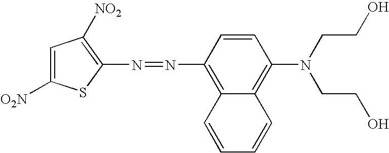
C1(N=NC2=C3C(=C(N(CCO)CCO)C=C2)C=CC=C3)=C([NO2])C=C([O2N])S1
